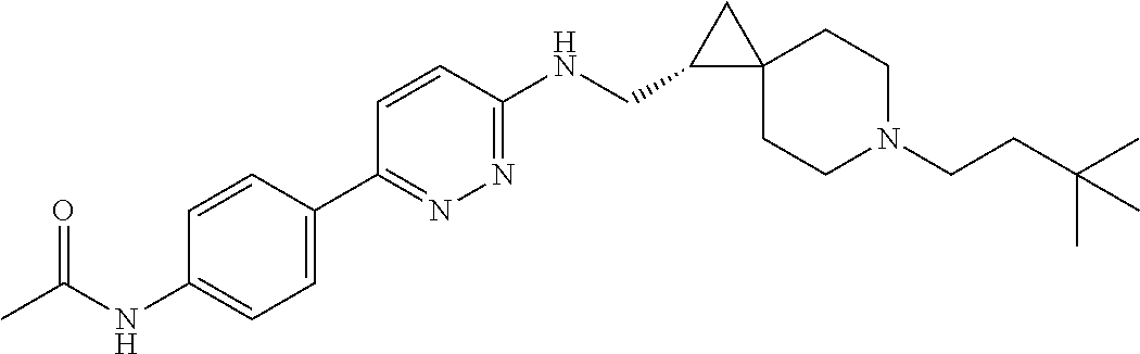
C(CN1CCC2(CC1)CC2CNC1=NN=C(C2=CC=C(NC(C)=O)C=C2)C=C1)C(C)(C)C
